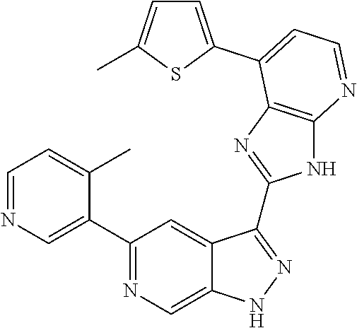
C1=NC=C(C2=NC=C3C(=C2)C(C2=NC4=C(N2)N=CC=C4C2=CC=C(C)S2)=NN3)C(C)=C1
